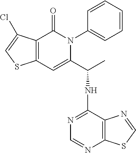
C12=C(C(=O)N(C3=CC=CC=C3)C(C(C)NC3=NC=NC4=C3N=CS4)=C1)C(Cl)=CS2
